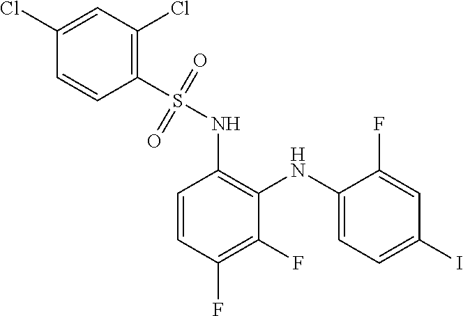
C1=CC(F)=C(F)C(NC2=CC=C(I)C=C2F)=C1NS(C1=C(Cl)C=C(Cl)C=C1)(=O)=O
